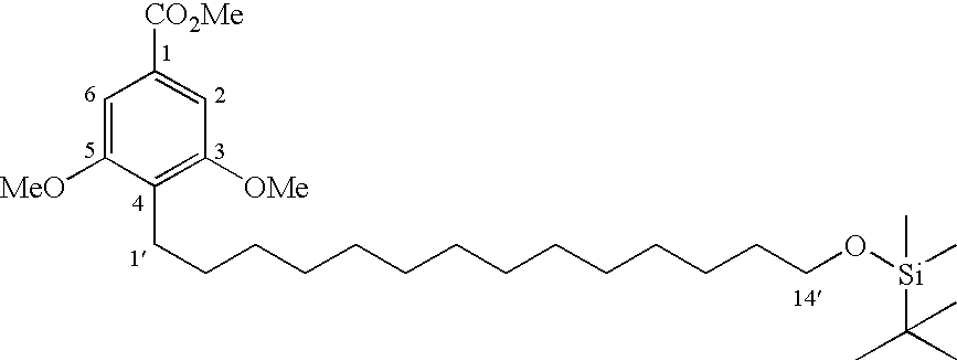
C1=C([MeO])C(CCCCCCCCCCCCCCO[Si](C)(C)C(C)(C)C)=C([OMe])C=C1[CO2Me]
